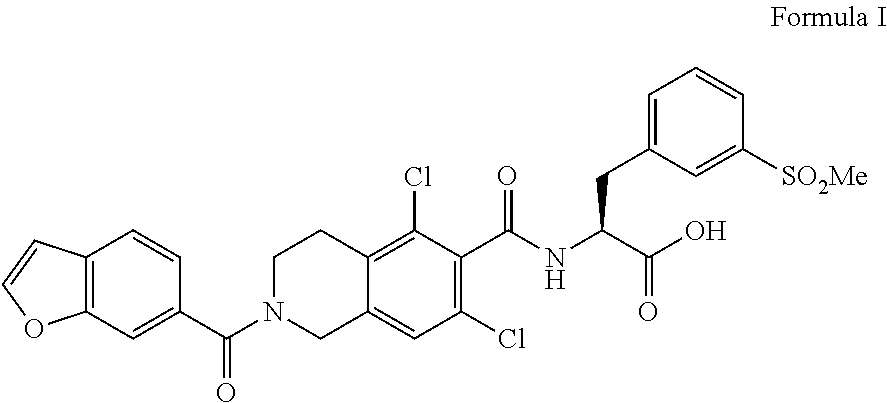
C12=C(C=CO1)C=CC(C(N1CC3=CC(Cl)=C(C(NC(C(O)=O)CC4=CC=CC([SO2Me])=C4)=O)C(Cl)=C3CC1)=O)=C2
